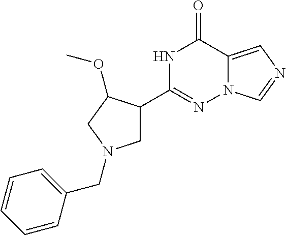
N1C(C2CN(CC3=CC=CC=C3)CC2OC)=NN2C(=CN=C2)C1=O
